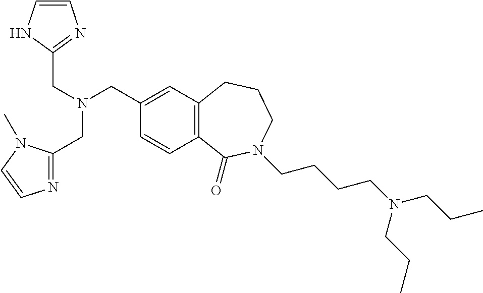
C(N(CC1=CC2=C(C=C1)C(=O)N(CCCCN(CCC)CCC)CCC2)CC1=NC=CN1)C1=NC=CN1C
